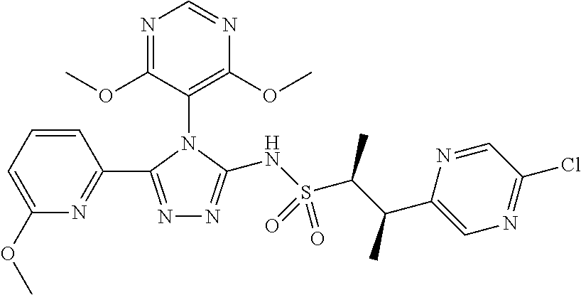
N1=C(C2=NC(OC)=CC=C2)N(C2=C(OC)N=CN=C2OC)C(NS(C(C(C)C2=CN=C(Cl)C=N2)C)(=O)=O)=N1
